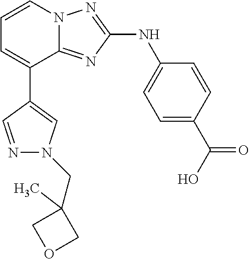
C1(C2=CC=CN3C2=NC(NC2=CC=C(C(O)=O)C=C2)=N3)=CN(CC2(C)COC2)N=C1
